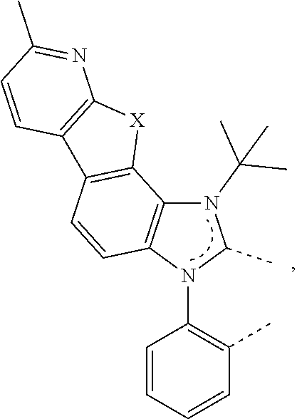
C1=CC=CC(C)=C1N1C(C)N(C(C)(C)C)C2=C1C=CC1=C2[X]C2=C1C=CC(C)=N2
